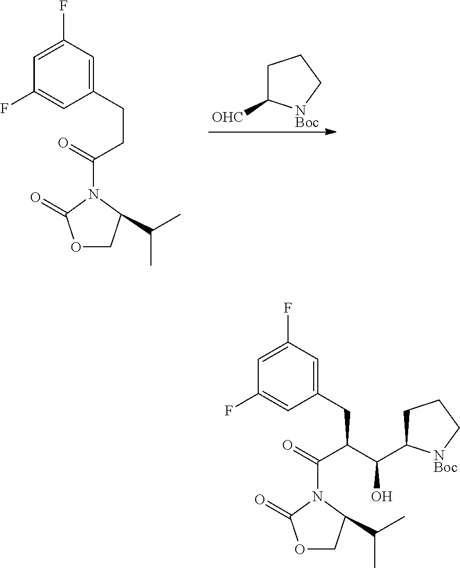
C1C([OHC])[NBoc]CC1.C1(CCC(N2C(=O)OCC2C(C)C)=O)=CC(F)=CC(F)=C1.C1(CC(C(N2C(=O)OCC2C(C)C)=O)C(C2CCC[NBoc]2)O)=CC(F)=CC(F)=C1
